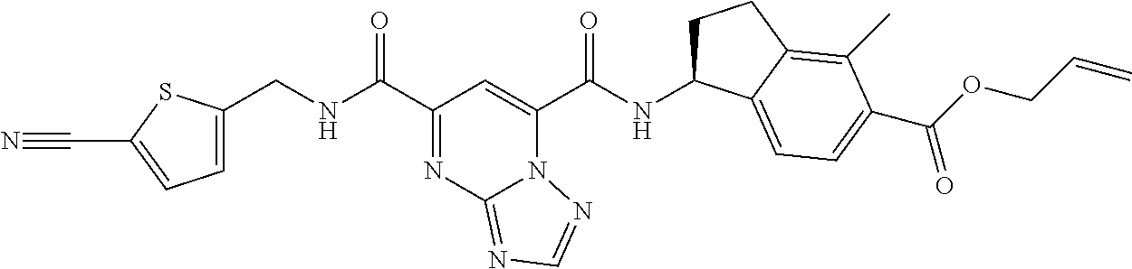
C1=C(CNC(=O)C2=NC3=NC=NN3C(C(=O)NC3CCC4=C(C)C(C(=O)OCC=C)=CC=C34)=C2)SC(C#N)=C1
